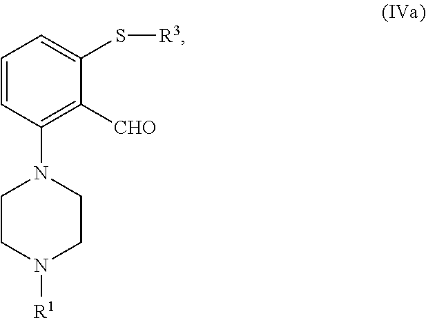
C1=CC(N2CCN([R1])CC2)=C([CHO])C(S[R3])=C1
